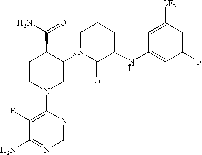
C1N(C2C(C(=O)N)CCN(C3=C(F)C(N)=NC=N3)C2)C(=O)C(NC2=CC(F)=CC([CF3])=C2)CC1
